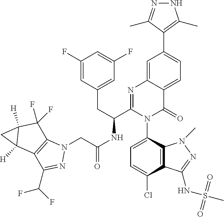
C1=C(Cl)C2=C(C(N3C(=O)C4=CC=C(C5=C(C)NN=C5C)C=C4N=C3C(CC3=CC(F)=CC(F)=C3)NC(CN3C4=C(C(C(F)F)=N3)C3([H])C([H])(C4(F)F)C3)=O)=C1)N(C)N=C2NS(C)(=O)=O
